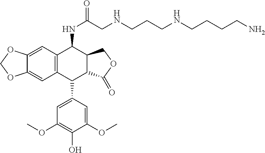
C1=C2C(=CC3=C1C(NC(=O)CNCCCNCCCCN)C1C(C3C3=CC(OC)=C(O)C(OC)=C3)C(=O)OC1)OCO2
